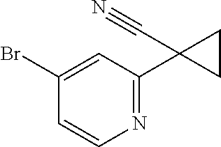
C1=C(Br)C=CN=C1C1(C#N)CC1
